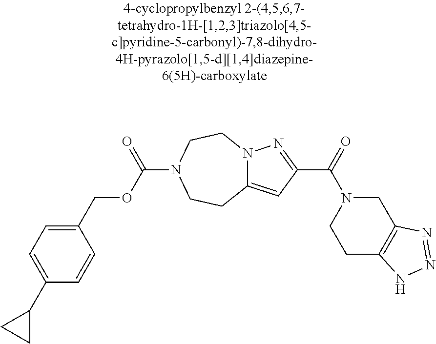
C1(C2CC2)=CC=C(COC(=O)N2CCN3C(=CC(C(N4CCC5=C(C4)N=NN5)=O)=N3)CC2)C=C1
